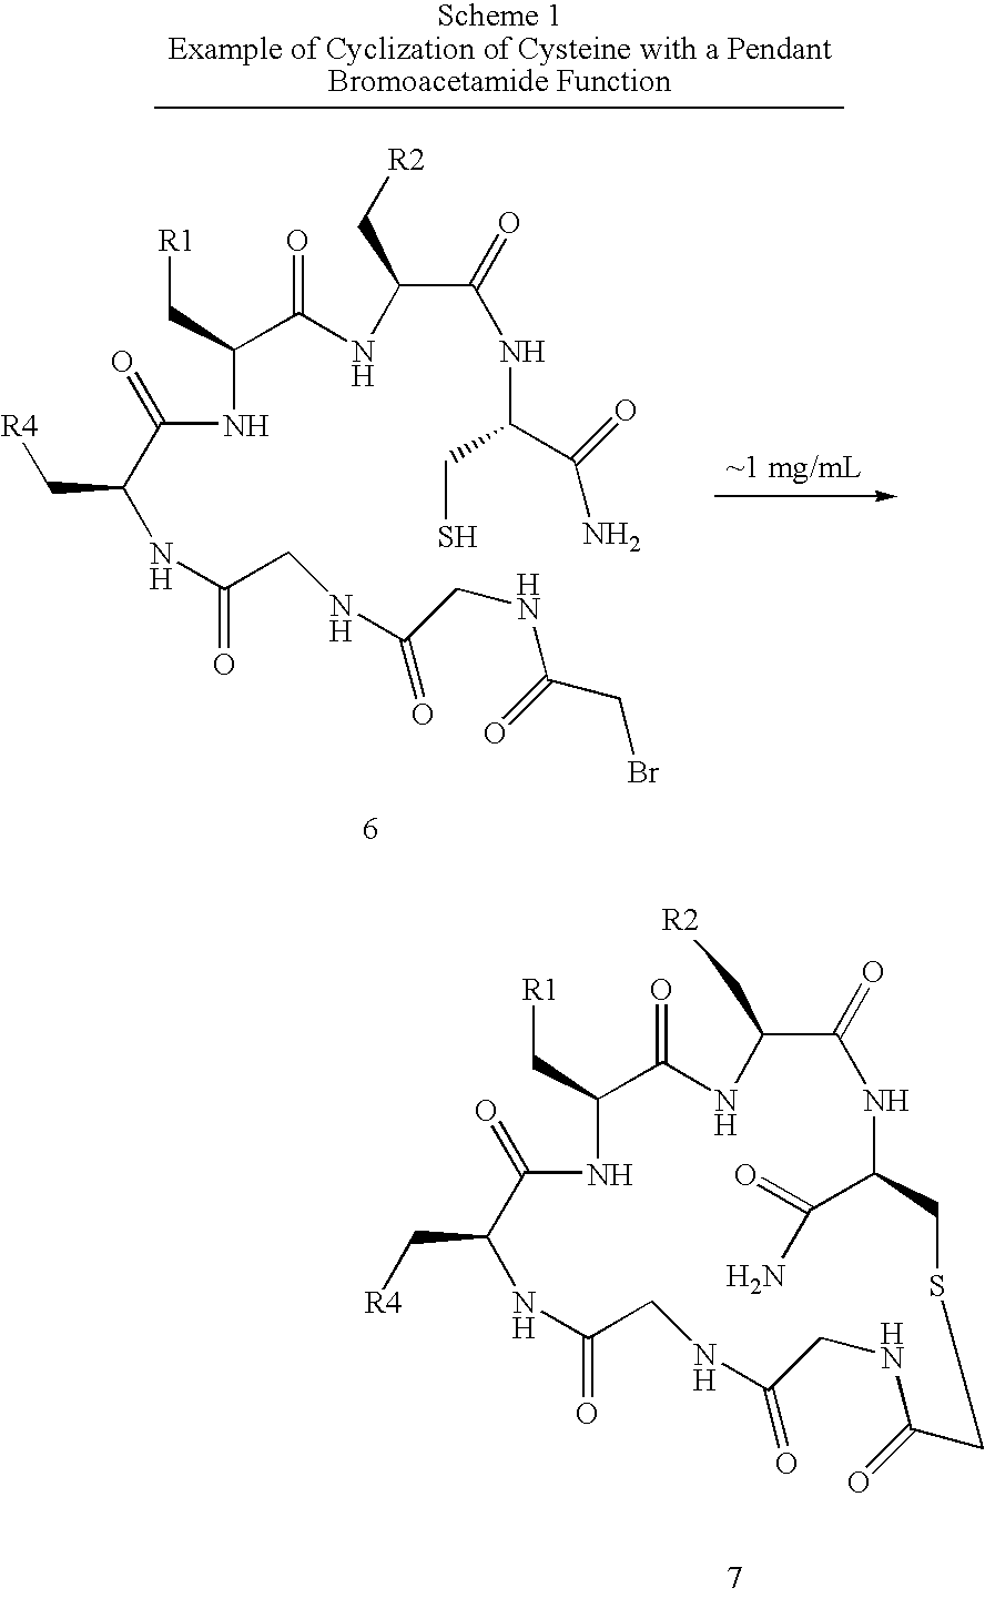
C1(=O)NC(C[R1])C(=O)NC(C[R2])C(=O)NC(C(N)=O)CSCC(=O)NCC(=O)NCC(=O)NC1C[R4].C(NC(C(=O)NC(C[R2])C(=O)NC(C(N)=O)CS)C[R1])(C(NC(CNC(=O)CNC(=O)CBr)=O)C[R4])=O
